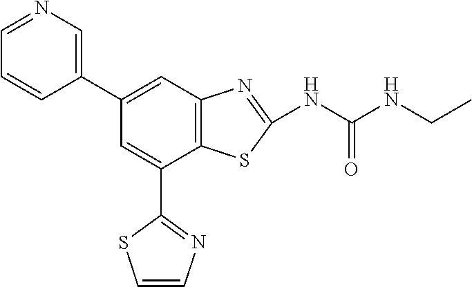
C1=NC=C(C2=CC3=C(C(C4=NC=CS4)=C2)SC(NC(NCC)=O)=N3)C=C1
